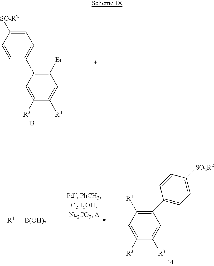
[SO2R2]C1=CC=C(C2=C(Br)C=C([R3])C([R3])=C2)C=C1.[R1][B(OH)2].C1([R1])=C(C2=CC=C([SO2R2])C=C2)C=C([R3])C([R3])=C1
